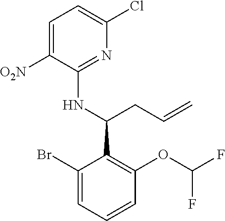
C1(Br)=CC=CC(OC(F)F)=C1C(CC=C)NC1=NC(Cl)=CC=C1[O2N]
